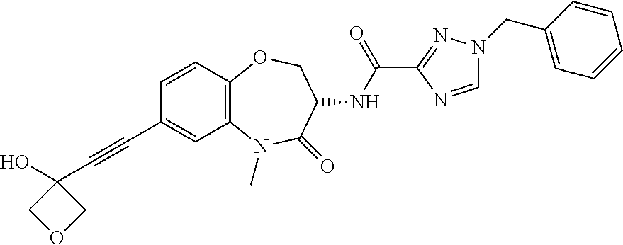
C(#CC1(O)COC1)C1=CC2=C(C=C1)OCC(NC(=O)C1=NN(CC3=CC=CC=C3)C=N1)C(=O)N2C
